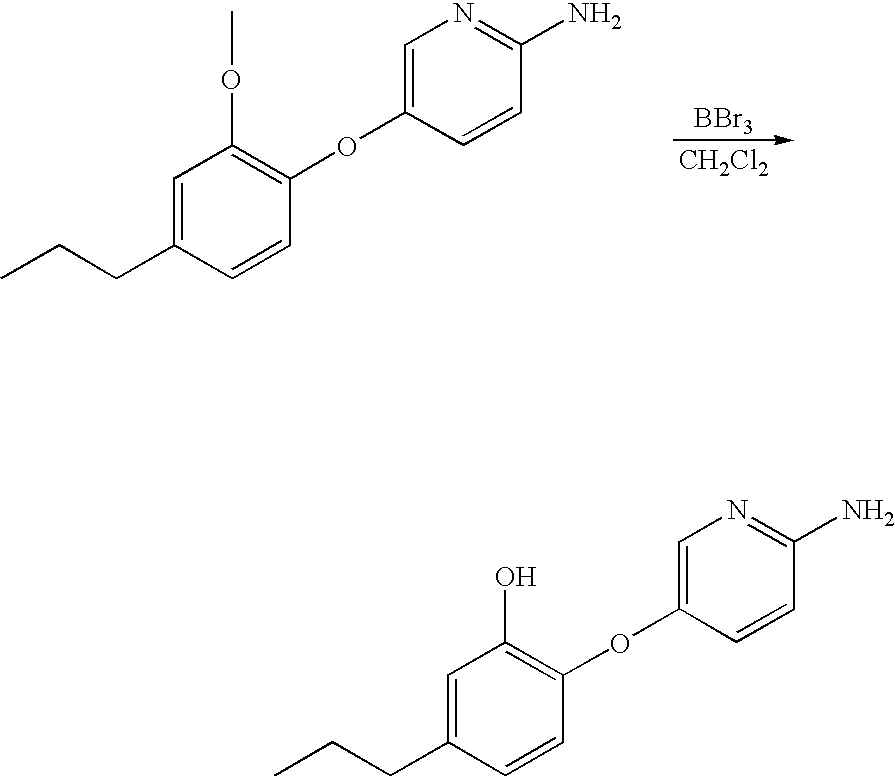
[BBr3].[CH2Cl2].C1=C(CCC)C=CC(OC2=CN=C(N)C=C2)=C1OC.C1=C(CCC)C=CC(OC2=CN=C(N)C=C2)=C1O
